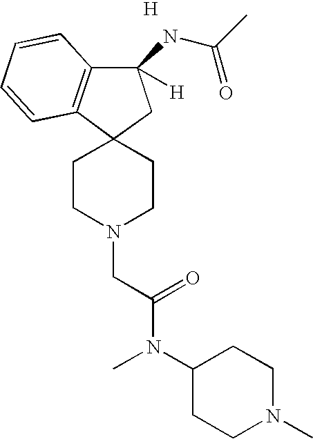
[H].C12(CCN(CC(N(C3CCN(C)CC3)C)=O)CC1)C1=C(C(NC(C)=O)([H])C2)C=CC=C1
